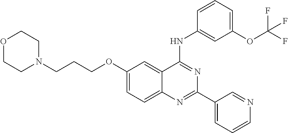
C(CCOC1=CC=C2C(=C1)C(NC1=CC(OC(F)(F)F)=CC=C1)=NC(C1=CC=CN=C1)=N2)N1CCOCC1
